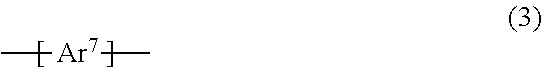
C[Ar7]C
